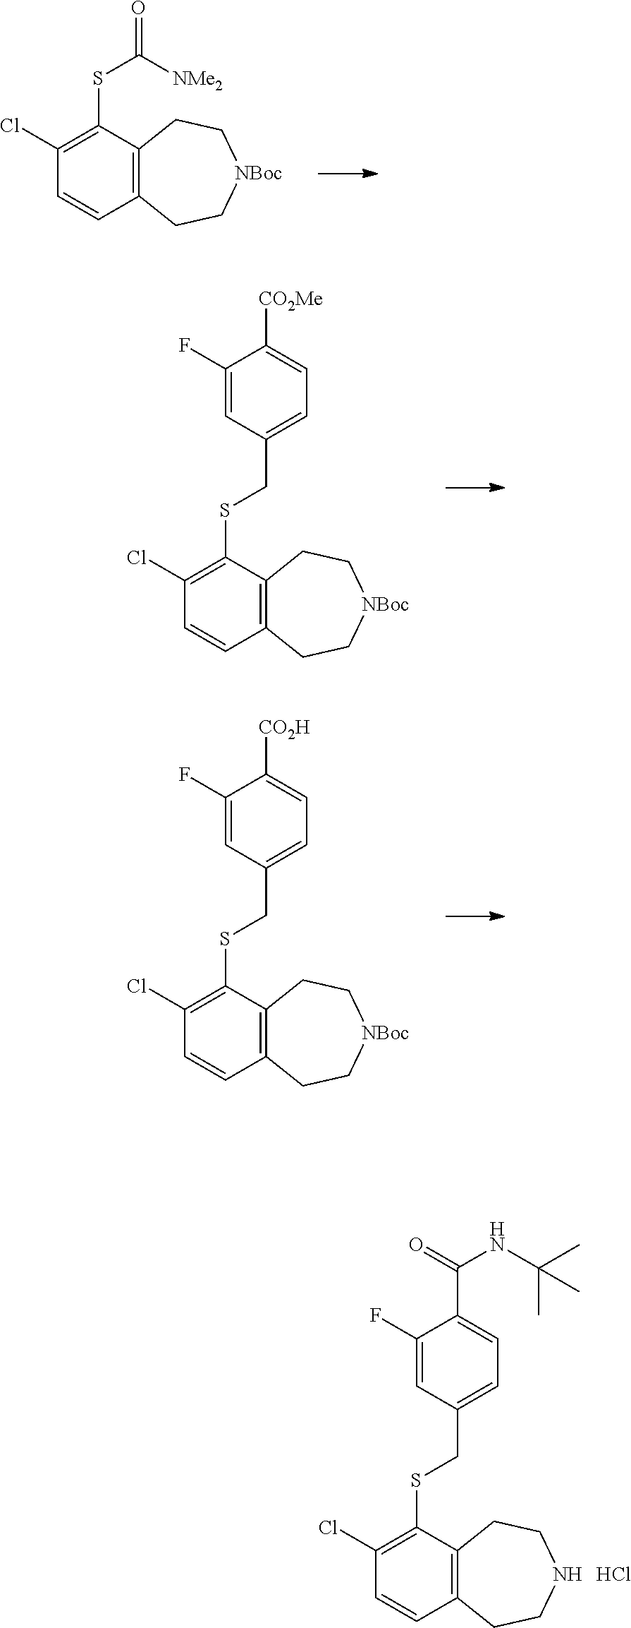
S(C1=C(Cl)C=CC2=C1CC[NBoc]CC2)C(=O)[NMe2].S(C1=C(Cl)C=CC2=C1CC[NBoc]CC2)CC1=CC=C([CO2Me])C(F)=C1.S(C1=C(Cl)C=CC2=C1CC[NBoc]CC2)CC1=CC=C([CO2H])C(F)=C1.S(C1=C(Cl)C=CC2=C1CCNCC2)CC1=CC=C(C(=O)NC(C)(C)C)C(F)=C1.Cl
